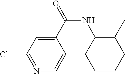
N1=C(Cl)C=C(C(NC2CCCCC2C)=O)C=C1
